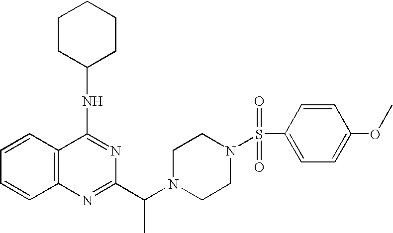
C1=CC2=C(C=C1)N=C(C(N1CCN(S(C3=CC=C(OC)C=C3)(=O)=O)CC1)C)N=C2NC1CCCCC1
